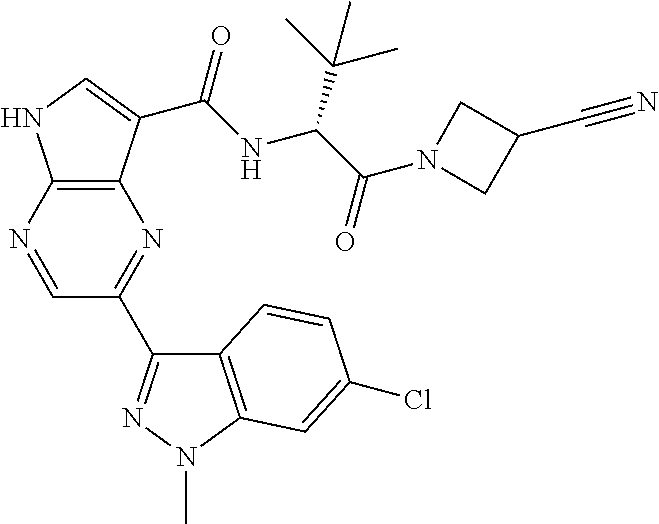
C12=C(N=CC(C3=NN(C)C4=C3C=CC(Cl)=C4)=N1)NC=C2C(NC(C(N1CC(C#N)C1)=O)C(C)(C)C)=O
